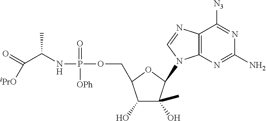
N1=C(N)N=C([N3])C2=C1N(C1C(O)(C)C(O)C(COP(=O)(NC(C([iPrO])=O)C)[OPh])O1)C=N2
